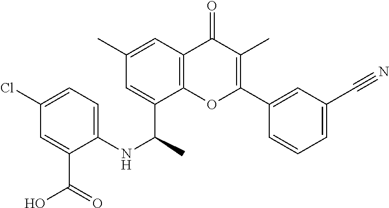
C1(C#N)=CC=CC(C2=C(C)C(=O)C3=C(C(C(NC4=CC=C(Cl)C=C4C(=O)O)C)=CC(C)=C3)O2)=C1
